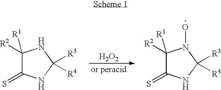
C1([R2])([R1])C(=S)NC([R3])([R4])N1.[H2O2].C1([R2])([R1])C(=S)NC([R3])([R4])N1O
